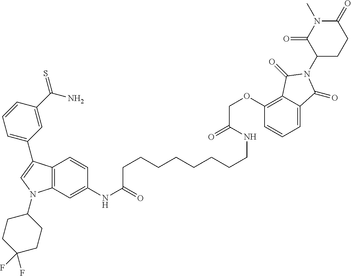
C12=C(C=C(NC(=O)CCCCCCCCNC(=O)COC3=C4C(=CC=C3)C(=O)N(C3CCC(=O)N(C)C3=O)C4=O)C=C1)N(C1CCC(F)(F)CC1)C=C2C1=CC=CC(C(N)=S)=C1
